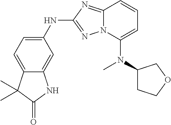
C1=C2C(=CC(NC3=NN4C(=N3)C=CC=C4N(C)C3CCOC3)=C1)NC(=O)C2(C)C
